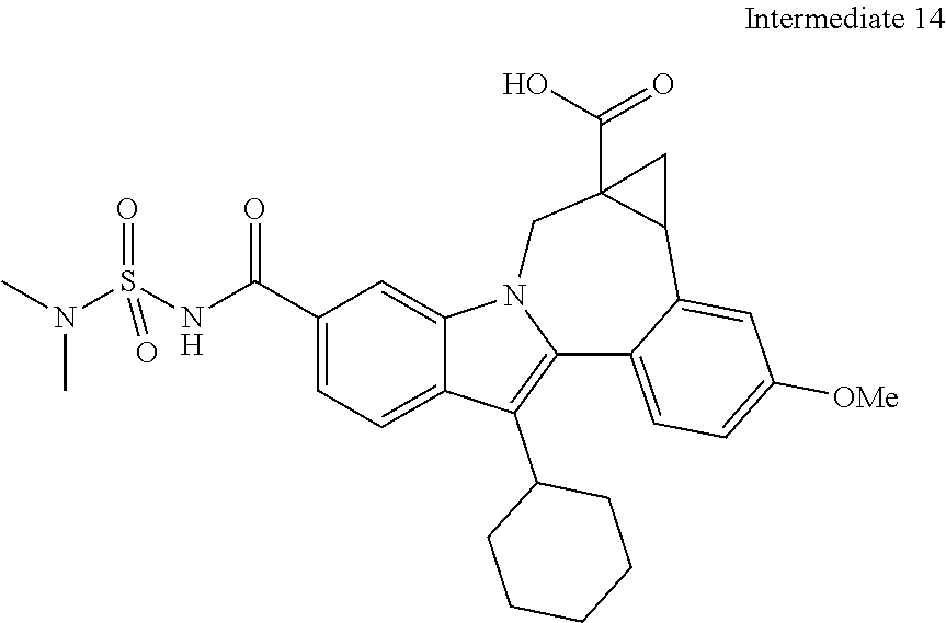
C1(C(NS(N(C)C)(=O)=O)=O)=CC=C2C(=C1)N1C(=C2C2CCCCC2)C2=CC=C([OMe])C=C2C2C(C(O)=O)(C1)C2
